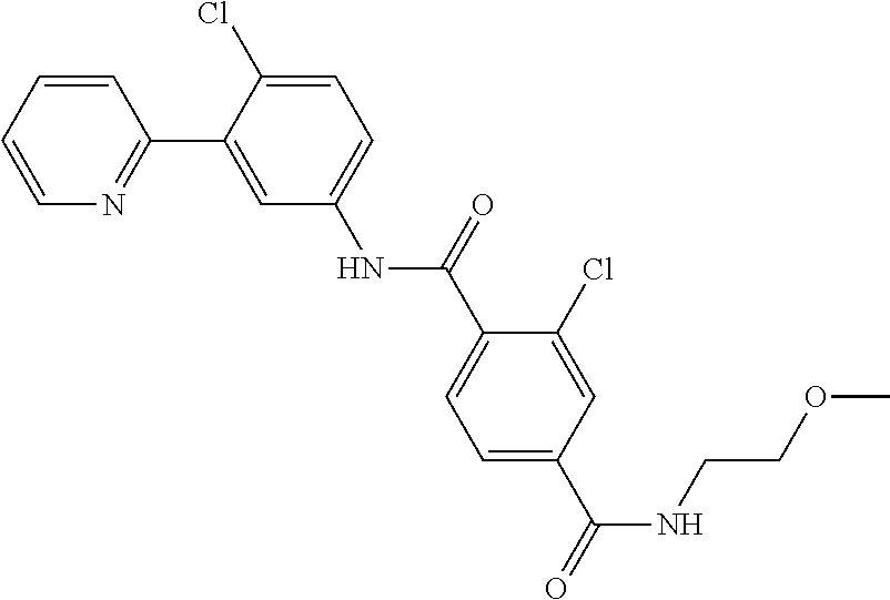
C1=CC=CN=C1C1=CC(NC(C2=CC=C(C(=O)NCCOC)C=C2Cl)=O)=CC=C1Cl
